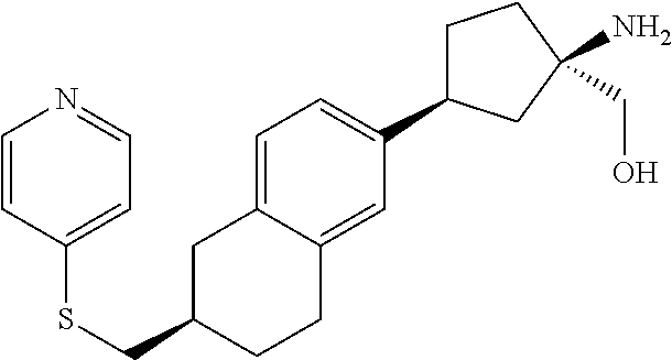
C1=C2C(=CC(C3CCC(CO)(N)C3)=C1)CCC(CSC1=CC=NC=C1)C2
